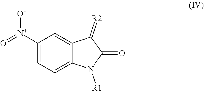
[N+](=O)(C1=CC=C2C(=C1)C(=[R2])C(=O)N2[R1])[O-]
